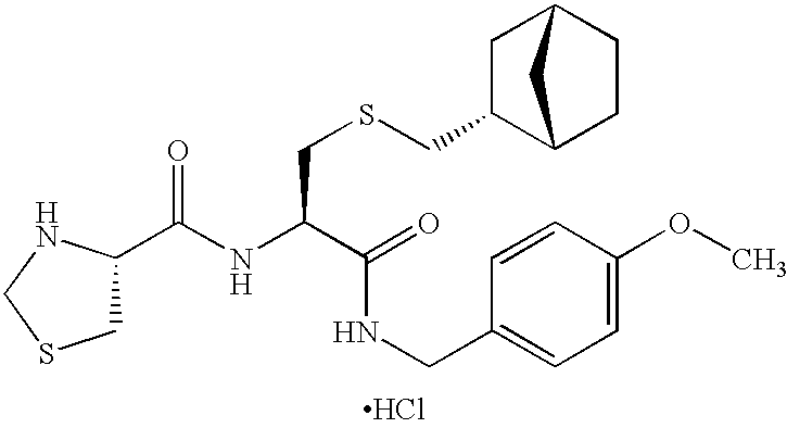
Cl.C1C(C(NC(C(=O)NCC2=CC=C(OC)C=C2)CSCC2C3CCC(C2)C3)=O)NCS1
